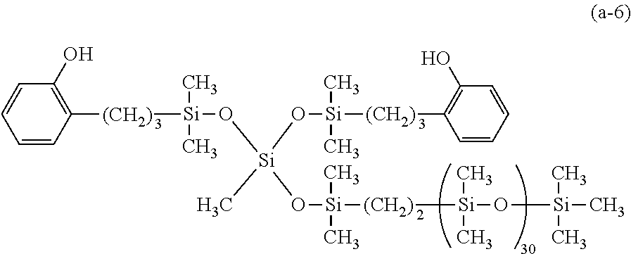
C1=CC=CC([(CH2)][Si](O[Si](O[Si](C)(C)[(CH2)][Si](O[Si](C)(C)C)(C)C)(O[Si](C)(C)[(CH2)]C2=C(O)C=CC=C2)C)(C)C)=C1O
